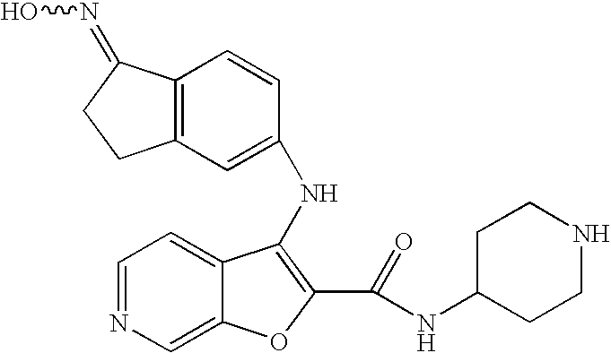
C12=C(C=C(NC3=C(C(NC4CCNCC4)=O)OC4=CN=CC=C43)C=C1)CCC2=NO
